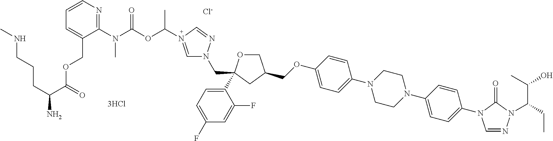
C(OC1=CC=C(N2CCN(C3=CC=C(N4C=NN(C(C(C)O)CC)C4=O)C=C3)CC2)C=C1)C1COC(C2=CC=C(F)C=C2F)(CN2C=N(C(C)OC(N(C3=NC=CC=C3COC(=O)C(CCCNC)N)C)=O)C=N2)C1.[Cl-].[3HCl]
